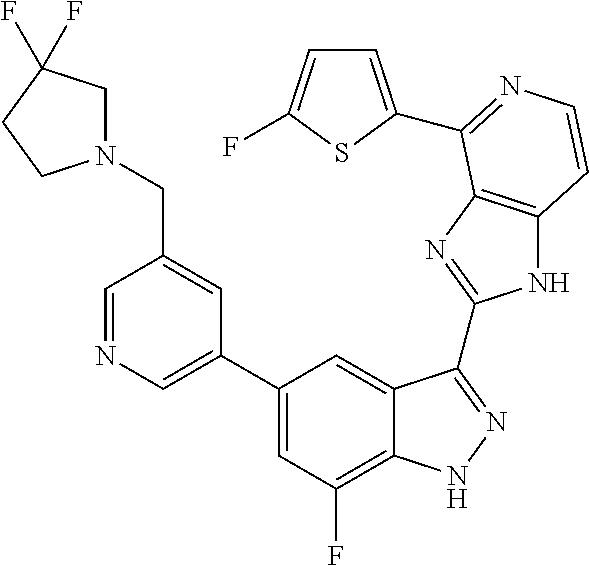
C1=C(C2=CC(F)=C3C(=C2)C(C2=NC4=C(N2)C=CN=C4C2=CC=C(F)S2)=NN3)C=C(CN2CC(F)(F)CC2)C=N1
